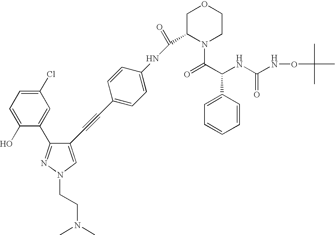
C1(O)=CC=C(Cl)C=C1C1=NN(CCN(C)C)C=C1C#CC1=CC=C(NC(C2N(C(C(NC(NOC(C)(C)C)=O)C3=CC=CC=C3)=O)CCOC2)=O)C=C1
